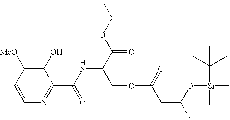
C1(O)=C([MeO])C=CN=C1C(NC(C(OC(C)C)=O)COC(CC(O[Si](C)(C(C)(C)C)C)C)=O)=O
